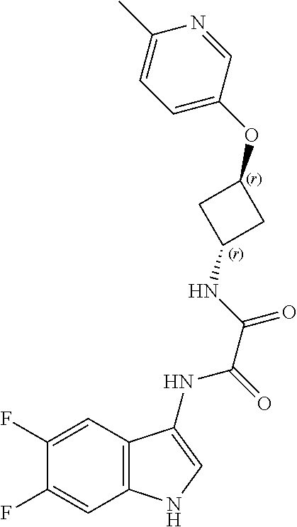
C12=C(C=C(F)C(F)=C1)NC=C2NC(=O)C(=O)NC1CC(OC2=CC=C(C)N=C2)C1
